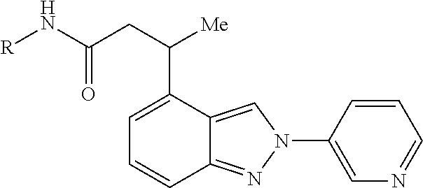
N(C(CC(C1=CC=CC2=NN(C3=CN=CC=C3)C=C12)[Me])=O)[R]
